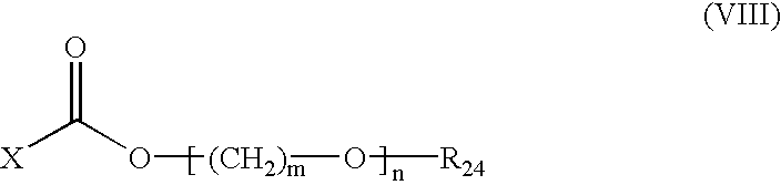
[X]C(O[(CH2)m]O[R24])=O
